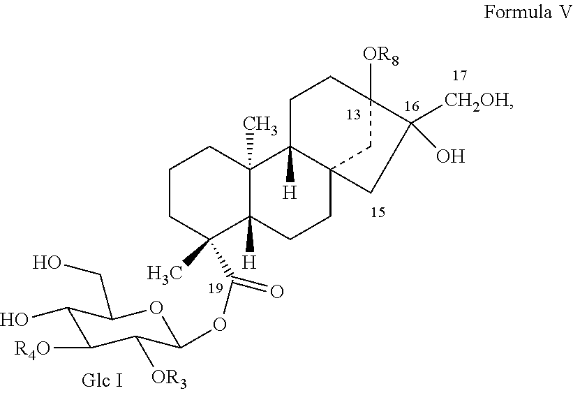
C1CC(C(=O)OC2C([OR3])C([R4O])C(O)C(CO)O2)(C)C2([H])C(C)(C1)C1([H])C3(CC2)CC([OR8])(CC1)C([CH2OH])(O)C3
